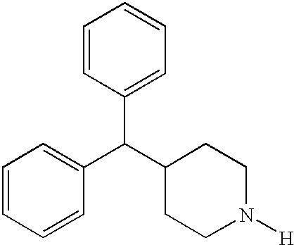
C1=CC=CC(C(C2CCN([H])CC2)C2=CC=CC=C2)=C1
